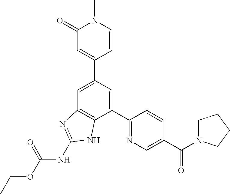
C1=C(C2=CC(=O)N(C)C=C2)C=C(C2=NC=C(C(N3CCCC3)=O)C=C2)C2=C1N=C(NC(OCC)=O)N2
